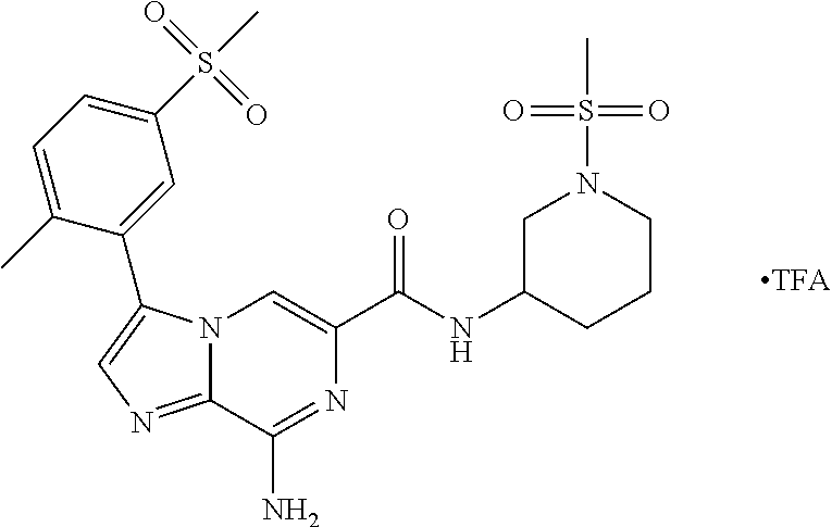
N12C(=NC=C1C1=CC(S(C)(=O)=O)=CC=C1C)C(N)=NC(C(NC1CCCN(S(C)(=O)=O)C1)=O)=C2
